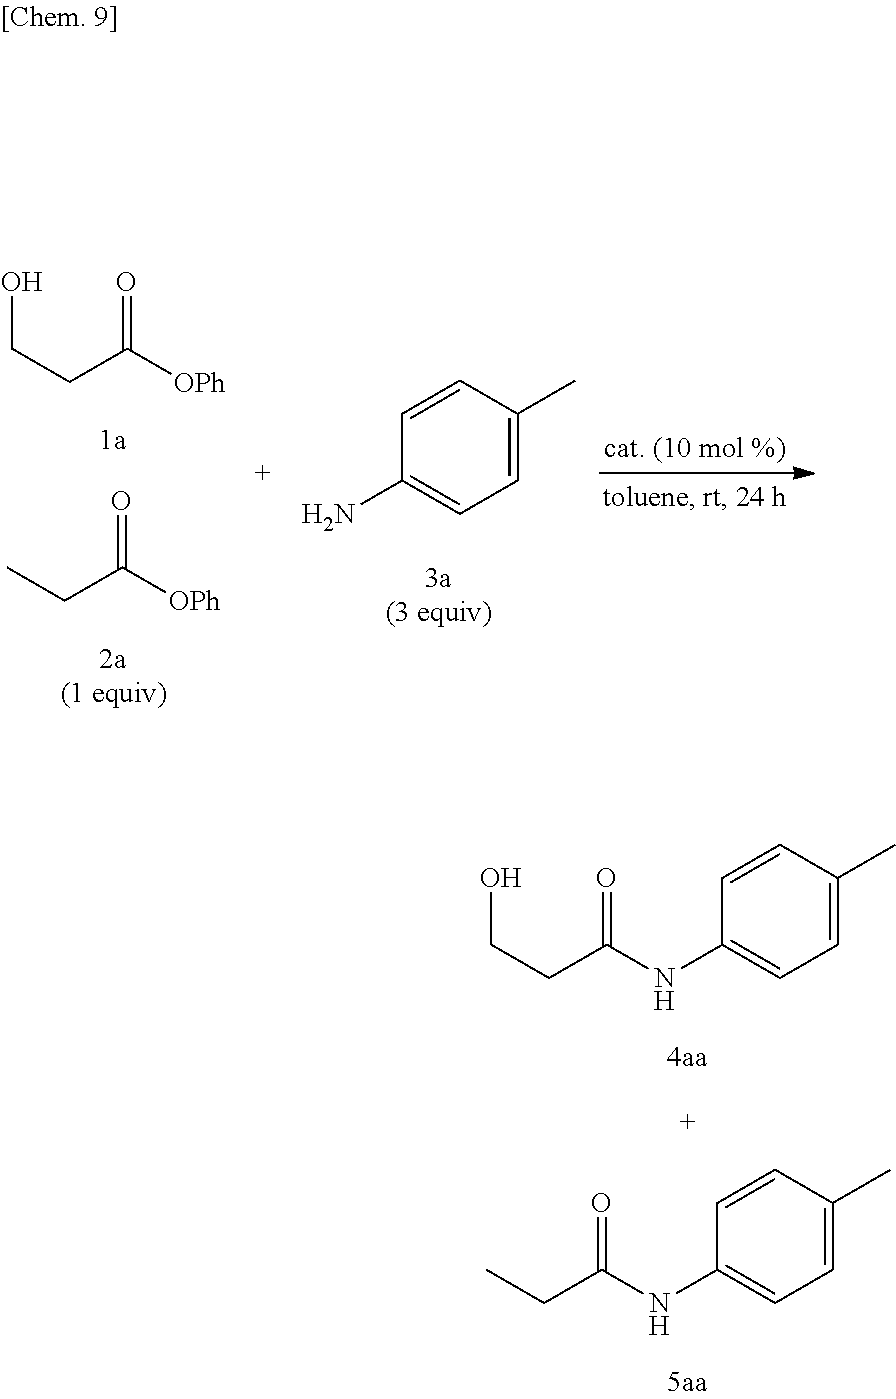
OCCC(=O)[OPh].CCC(=O)[OPh].C1=C(C)C=CC(N)=C1.OCCC(=O)NC1=CC=C(C)C=C1.CCC(=O)NC1=CC=C(C)C=C1
